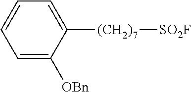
C1=C([OBn])C([(CH2)7][SO2F])=CC=C1
